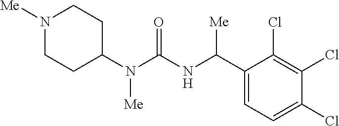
N1([Me])CCC(N(C(NC(C2=CC=C(Cl)C(Cl)=C2Cl)[Me])=O)[Me])CC1
